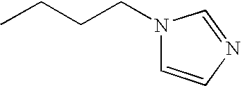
CCCCN1C=CN=C1
